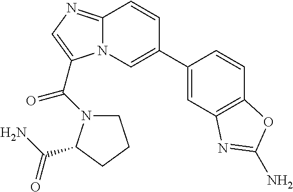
C1(C2=CN3C(=NC=C3C(=O)N3CCCC3C(N)=O)C=C2)=CC2=C(C=C1)OC(N)=N2
